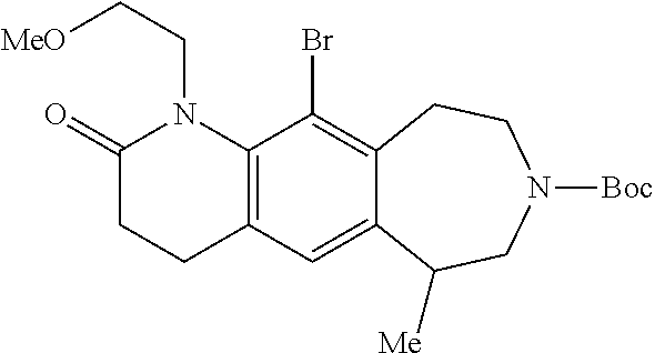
C12=C(C(Br)=C3C(=C1)C([Me])CN([Boc])CC3)N(CC[MeO])C(=O)CC2
